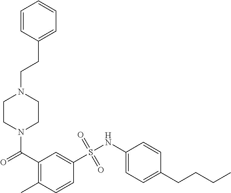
N1(C(=O)C2=C(C)C=CC(S(NC3=CC=C(CCCC)C=C3)(=O)=O)=C2)CCN(CCC2=CC=CC=C2)CC1
